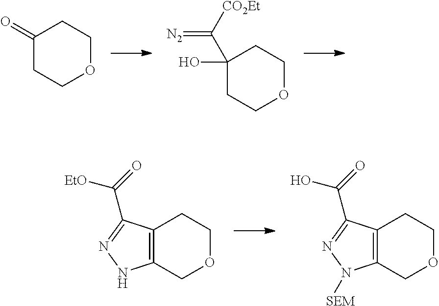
C1(=O)CCOCC1.C1(O)(C(=[N2])[CO2Et])CCOCC1.C12=C(COCC1)NN=C2C(=O)[EtO].C12=C(COCC1)N([SEM])N=C2C(=O)O
